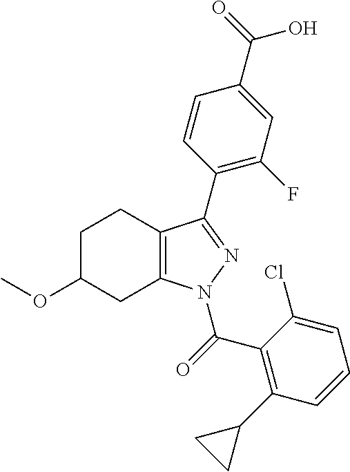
C12=C(N(C(C3=C(C4CC4)C=CC=C3Cl)=O)N=C1C1=C(F)C=C(C(O)=O)C=C1)CC(OC)CC2
